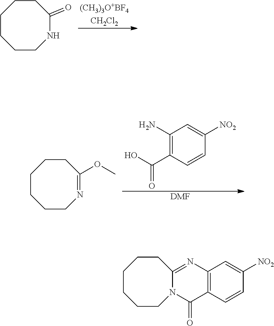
C1(N)=C(C(O)=O)C=CC([NO2])=C1.[DMF].C1CCCN=C(OC)CC1.C1CCCN2C(=NC3=C(C2=O)C=CC([NO2])=C3)CC1.C1CCCNC(=O)CC1
